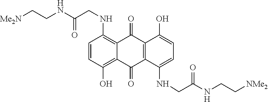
C1=CC(NCC(NCC[Me2N])=O)=C2C(=C1O)C(=O)C1=C(C2=O)C(O)=CC=C1NCC(NCC[NMe2])=O
